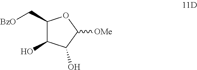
C1(C[BzO])C(O)C(O)C([OMe])O1
